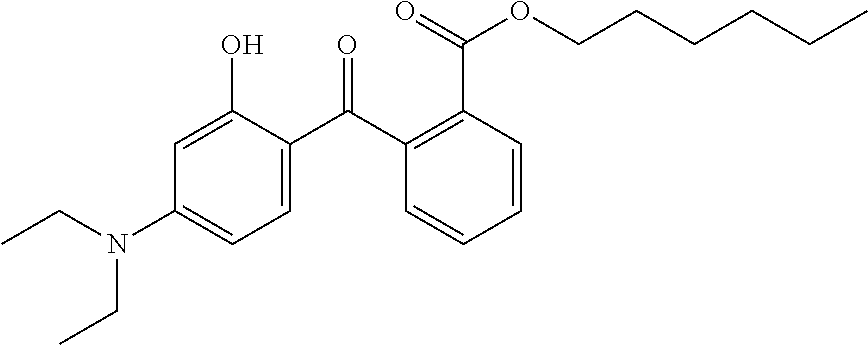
C1=C(C(=O)C2=C(C(=O)OCCCCCC)C=CC=C2)C(O)=CC(N(CC)CC)=C1
